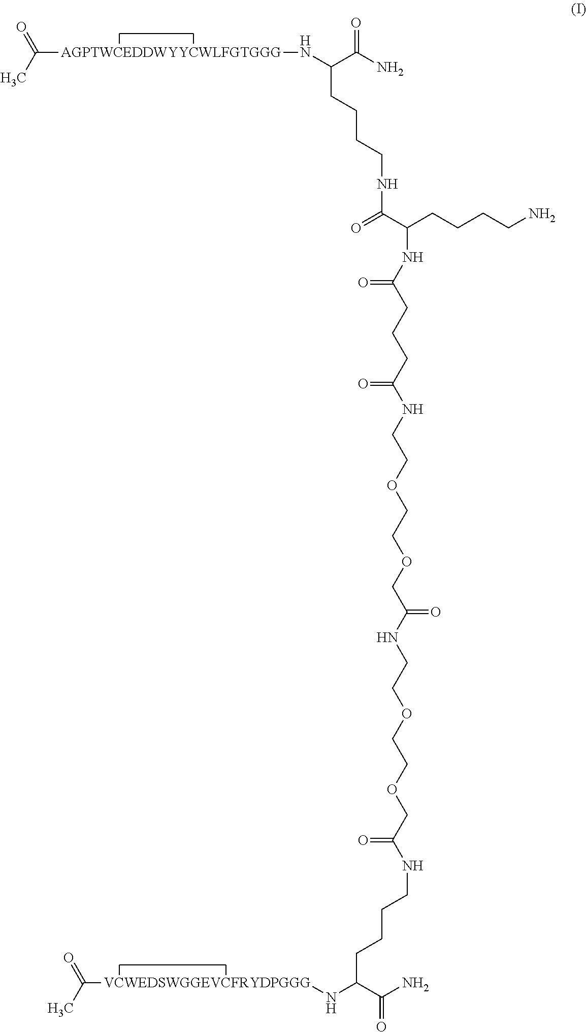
O=C(C(CCCCNC(C(NC(CCCC(NCCOCCOCC(NCCOCCOCC(NCCCCC(N[VCWEDSWGGEVCFRYDPGGG]C(=O)C)C(N)=O)=O)=O)=O)=O)CCCCN)=O)N[AGPTWCEDDWYYCWLFGTGGG]C(=O)C)N
